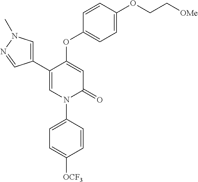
C1=C(OC2=CC=C(OCC[OMe])C=C2)C(C2=CN(C)N=C2)=CN(C2=CC=C([OCF3])C=C2)C1=O
